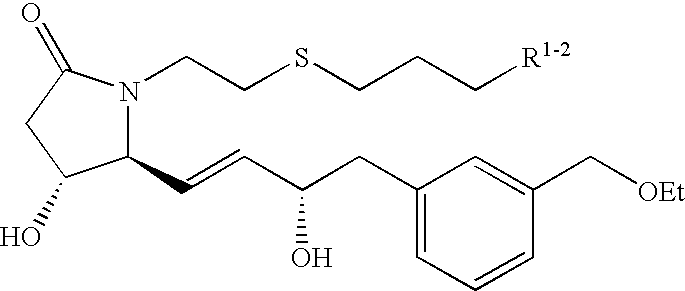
N1(CCSCCC[R1-2])C(C=CC(CC2=CC=CC(C[OEt])=C2)O)C(O)CC1=O
